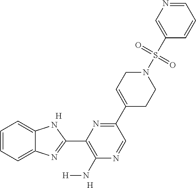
C1=CC=C2C(=C1)NC(C1=C(N[H])N=CC(C3=CCN(S(C4=CN=CC=C4)(=O)=O)CC3)=N1)=N2.[H].[H]
